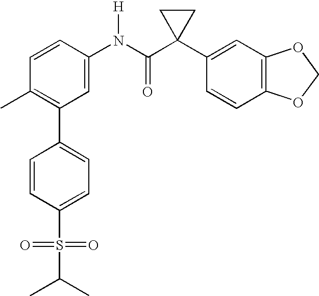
C1=CC(N(C(C2(C3=CC4=C(C=C3)OCO4)CC2)=O)[H])=CC(C2=CC=C(S(=O)(=O)C(C)C)C=C2)=C1C
